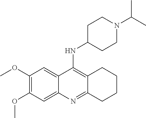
C1(OC)=C(OC)C=C2C(=C1)C(NC1CCN(C(C)C)CC1)=C1C(=N2)CCCC1
